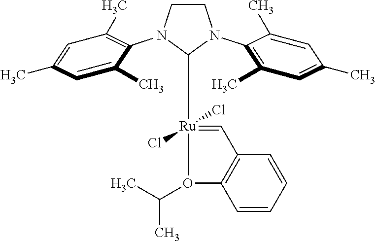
C1CN(C2=C(C)C=C(C)C=C2C)C([Ru]2(Cl)(Cl)=CC3=C(C=CC=C3)O2C(C)C)N1C1=C(C)C=C(C)C=C1C
